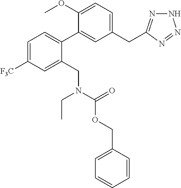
C1=C([F3C])C=C(CN(C(=O)OCC2=CC=CC=C2)CC)C(C2=CC(CC3=NNN=N3)=CC=C2OC)=C1
